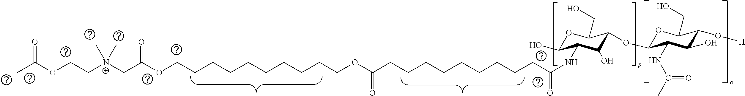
[N+](CC(OCCCCCCCCCCOC(CCCCCCCCCC(NC1C(O)C(OC2OC(CO)C(O[H])C(O)C2NC(=O)C)C(CO)OC1O)=O)=O)=O)(CCOC(C)=O)(C)C
